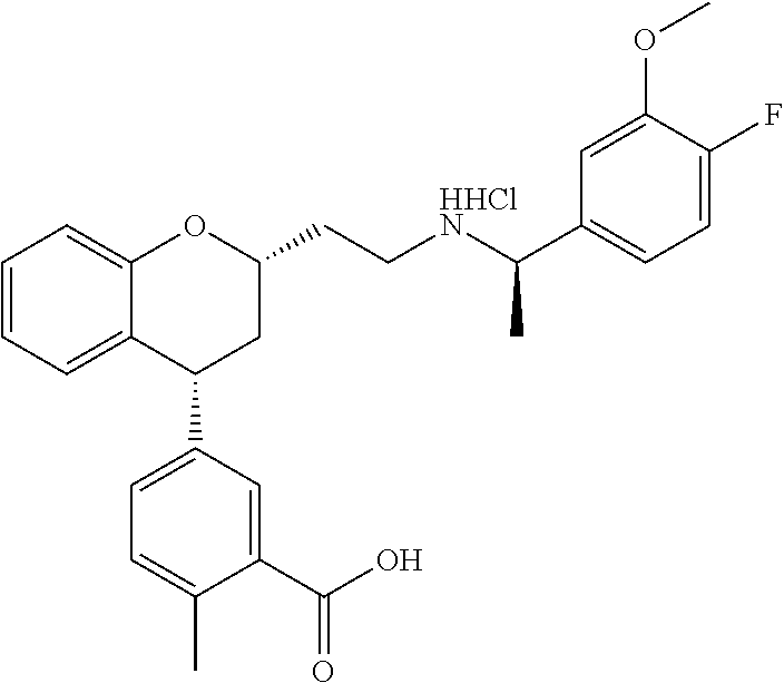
C1=CC=C2C(=C1)OC(CC[HHClN]C(C1=CC=C(F)C(OC)=C1)C)CC2C1=CC=C(C)C(C(O)=O)=C1
